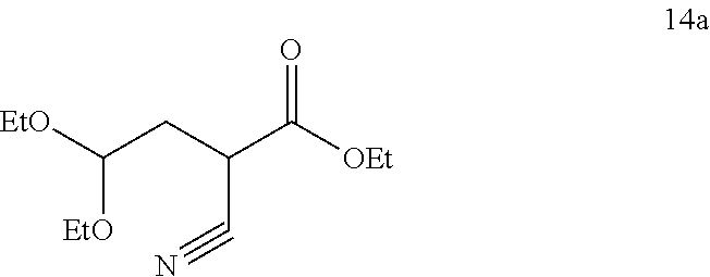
[EtO]C(CC(C([OEt])=O)C#N)[EtO]
